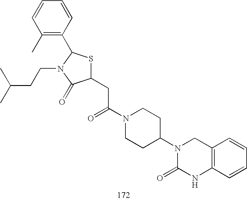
C1(CC(N2CCC(N3C(=O)NC4=C(C3)C=CC=C4)CC2)=O)SC(C2=C(C)C=CC=C2)N(CCC(C)C)C1=O
